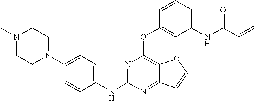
N1(C)CCN(C2=CC=C(NC3=NC(OC4=CC(NC(C=C)=O)=CC=C4)=C4C(=N3)C=CO4)C=C2)CC1
